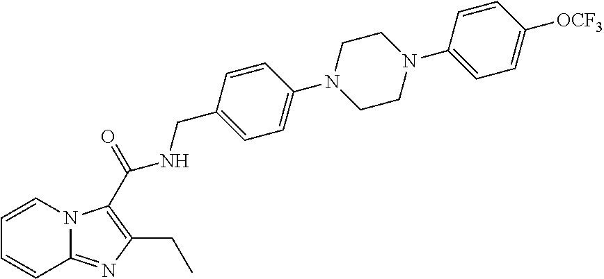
C1=CN2C(=NC(CC)=C2C(NCC2=CC=C(N3CCN(C4=CC=C([OCF3])C=C4)CC3)C=C2)=O)C=C1
